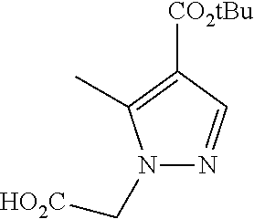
N1(C[HO2C])N=CC([CO2tBu])=C1C
